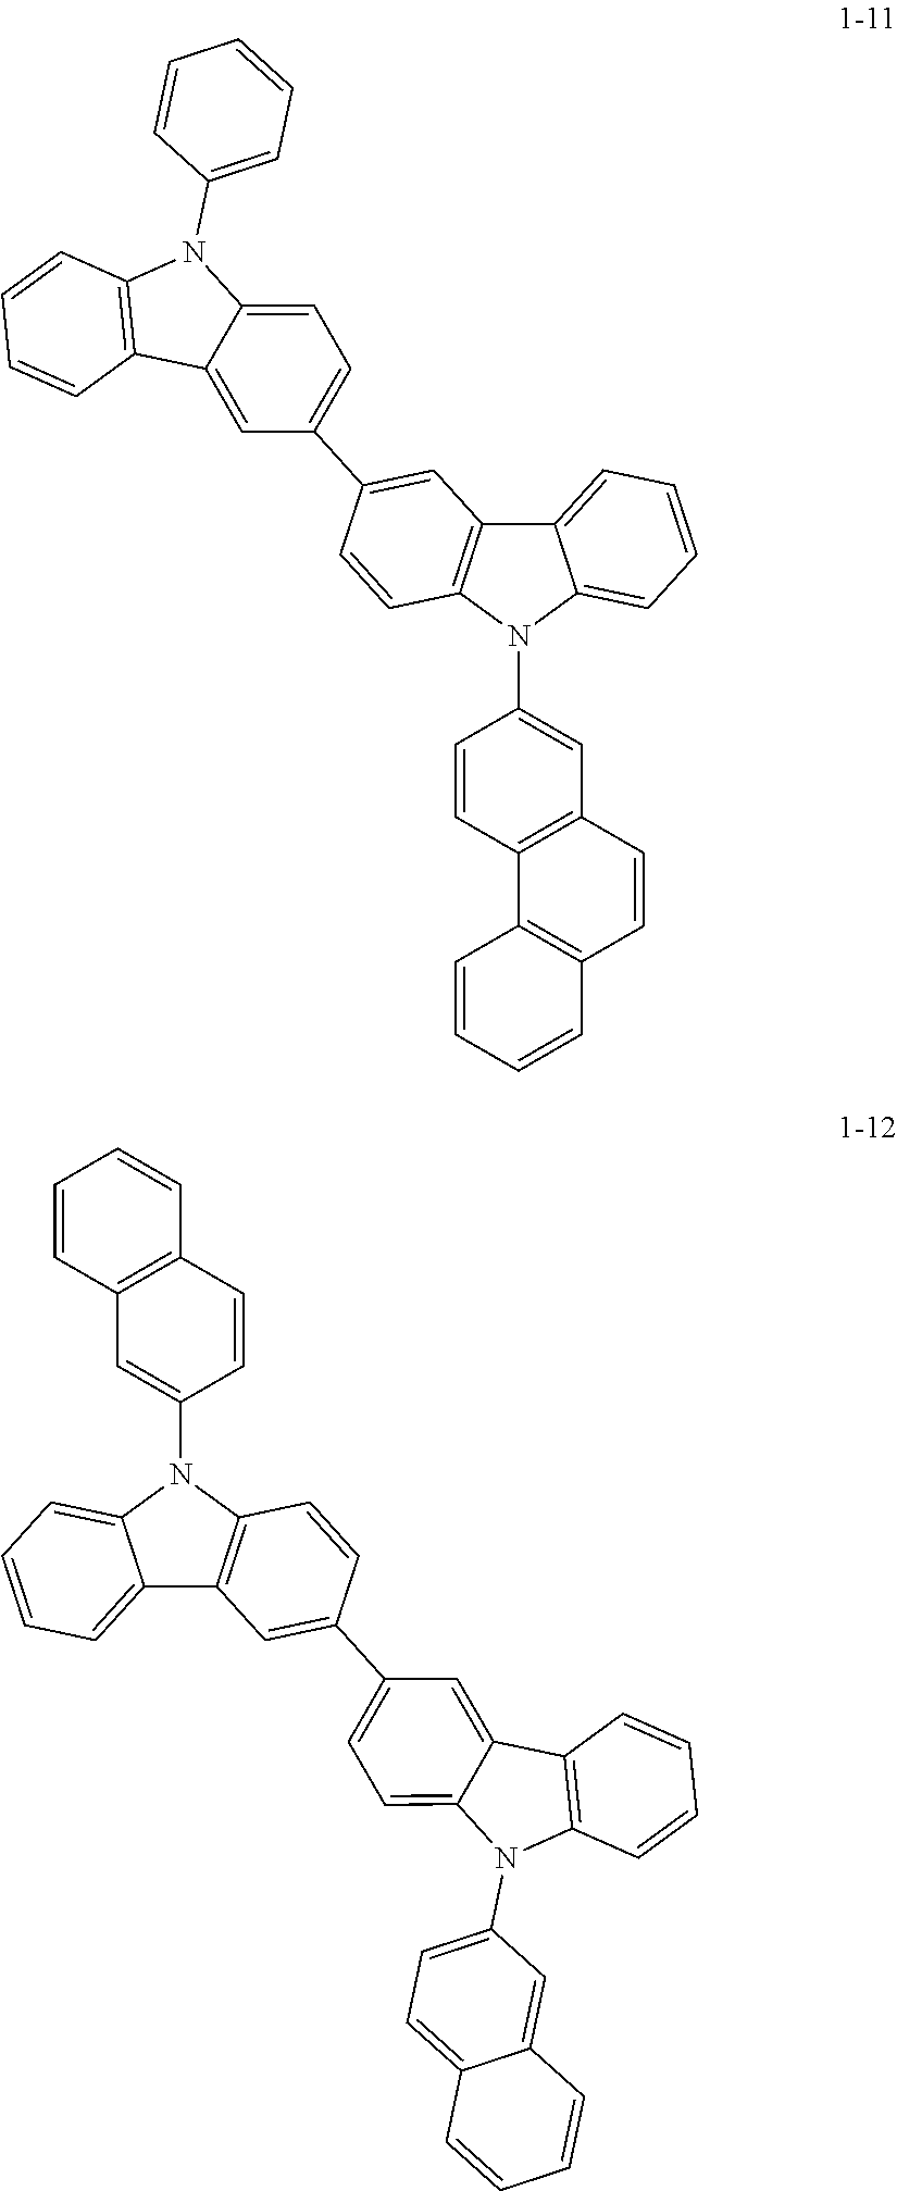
C12=CC=CC=C1N(C1=CC3=C(C=C1)C1=C(C=C3)C=CC=C1)C1=C2C=C(C2=CC=C3C(=C2)C2=C(N3C3=CC=CC=C3)C=CC=C2)C=C1.C12=CC=CC=C1N(C1=CC3=C(C=C1)C=CC=C3)C1=C2C=C(C2=CC=C3C(=C2)C2=C(N3C3=CC=C4C(=C3)C=CC=C4)C=CC=C2)C=C1
